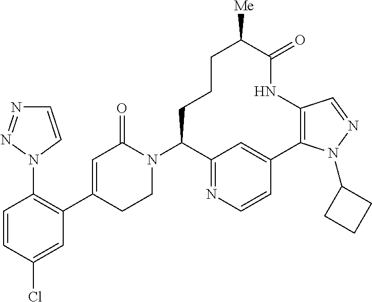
C1=CC(Cl)=CC(C2=CC(=O)N(C3C4=NC=CC(=C4)C4=C(NC(=O)C([Me])CCC3)C=NN4C3CCC3)CC2)=C1N1C=CN=N1
